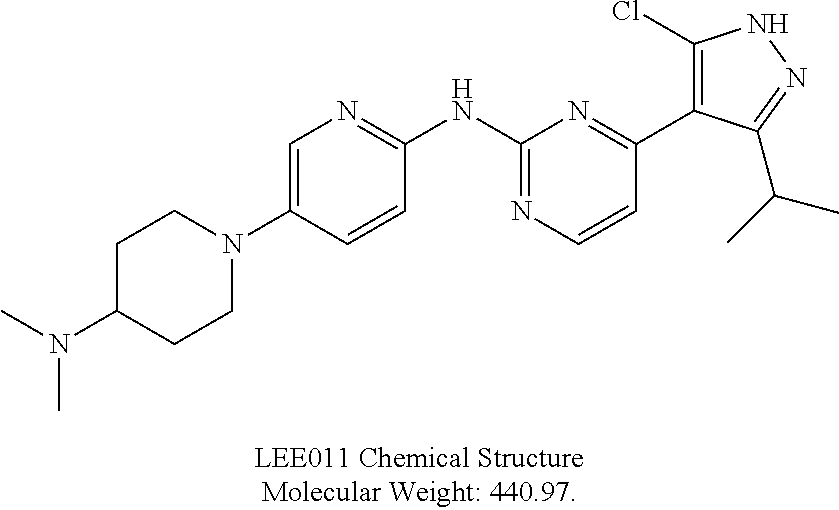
C1C(N(C)C)CCN(C2=CN=C(NC3=NC=CC(C4=C(Cl)NN=C4C(C)C)=N3)C=C2)C1
